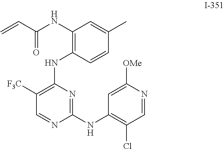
C1([F3C])=C(NC2=C(NC(C=C)=O)C=C(C)C=C2)N=C(NC2=C(Cl)C=NC([OMe])=C2)N=C1
